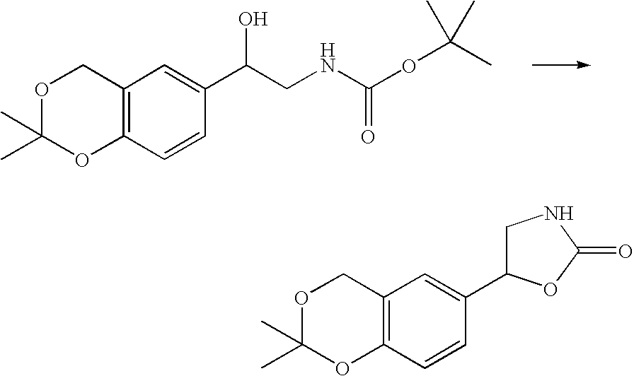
O1C(C)(C)OC2=C(C1)C=C(C(CNC(OC(C)(C)C)=O)O)C=C2.O1C(C)(C)OC2=C(C1)C=C(C1CNC(=O)O1)C=C2
